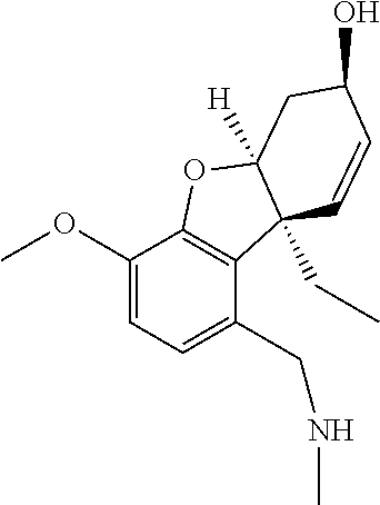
C1(OC)=CC=C(CNC)C2=C1OC1([H])C2(CC)C=CC(O)C1
